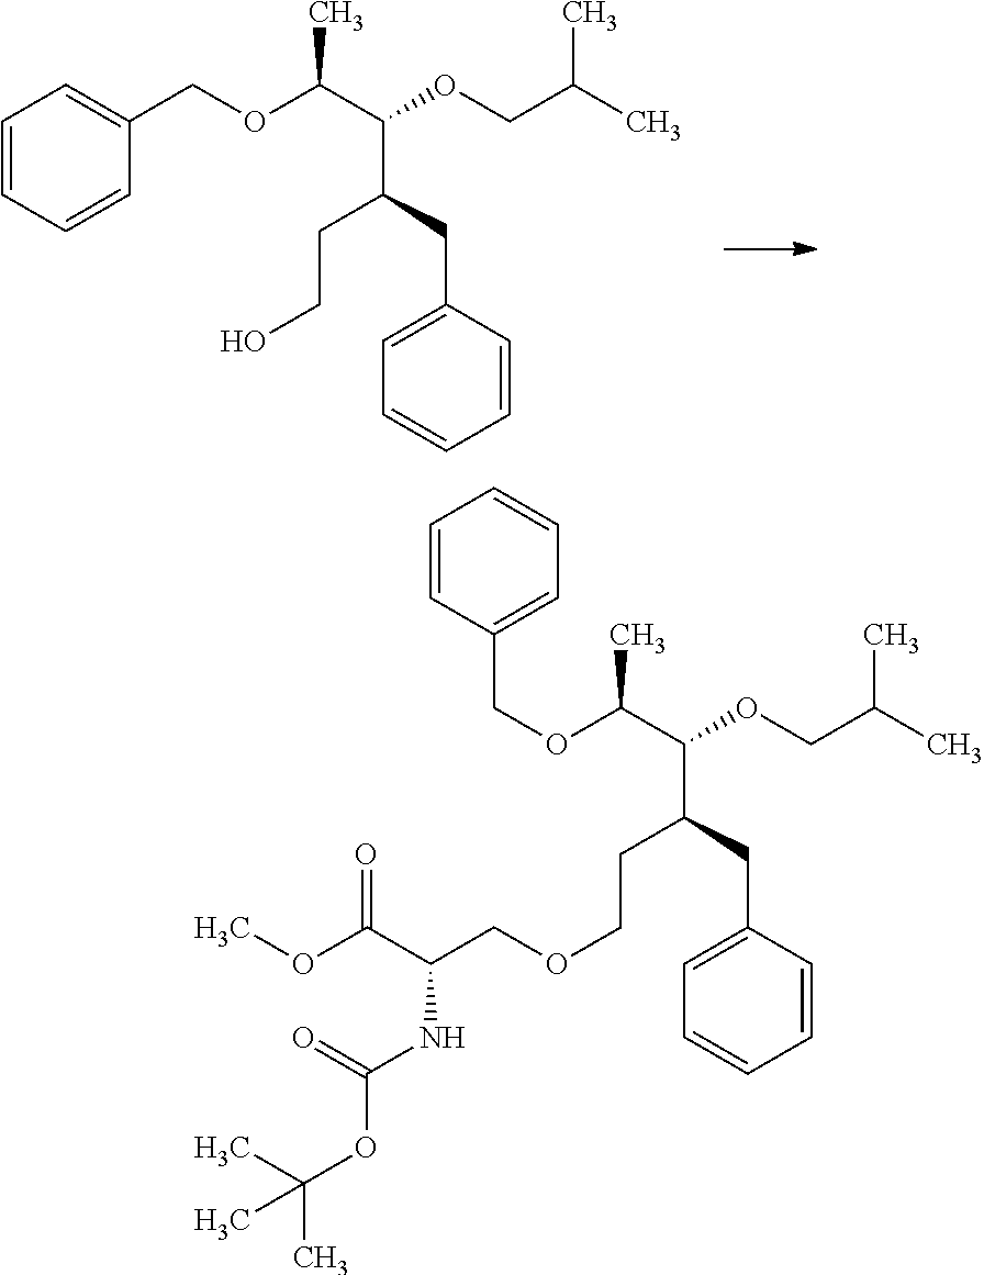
C1=CC=CC(COC(C(OCC(C)C)C(CC2=CC=CC=C2)CCO)C)=C1.C(OC(C(OCC(C)C)C(CC1=CC=CC=C1)CCOCC(C(OC)=O)NC(OC(C)(C)C)=O)C)C1=CC=CC=C1
